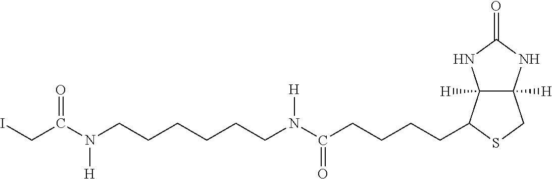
C12([H])C([H])(C(CCCCC(=O)N(CCCCCCN(C(CI)=O)[H])[H])SC1)NC(=O)N2
